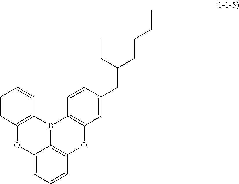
C12=CC=CC3=C1B(C1=C(O3)C=C(CC(CCCC)CC)C=C1)C1=C(O2)C=CC=C1
